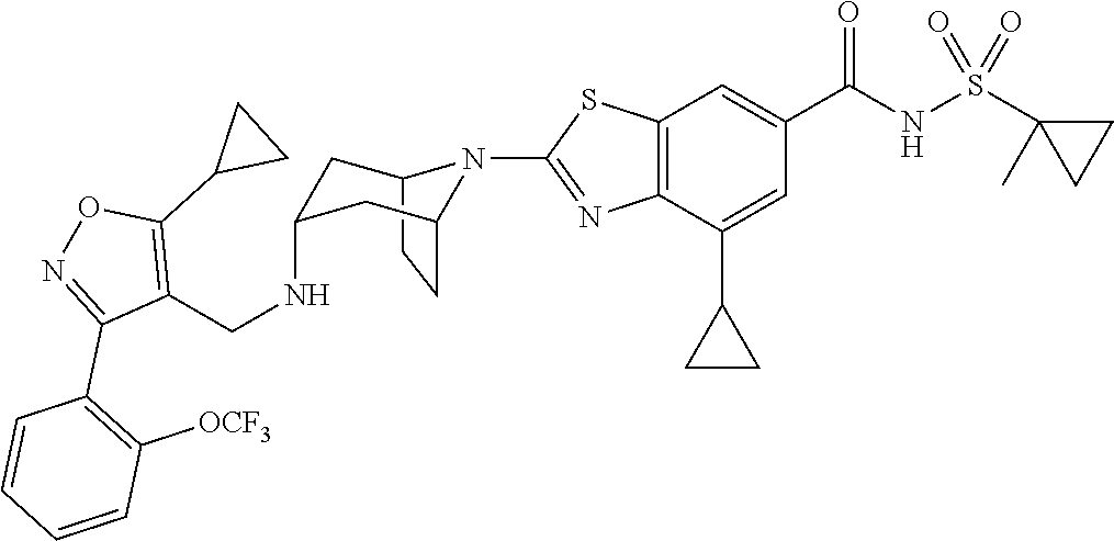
C12CCC(CC(NCC3=C(C4CC4)ON=C3C3=C([OCF3])C=CC=C3)C1)N2C1=NC2=C(C=C(C(NS(C3(C)CC3)(=O)=O)=O)C=C2C2CC2)S1
